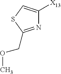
N1=C(COC)SC=C1[X13]
